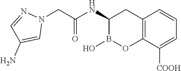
C12=C(C([COOH])=CC=C1)OB(O)C(NC(=O)CN1N=CC(N)=C1)C2
